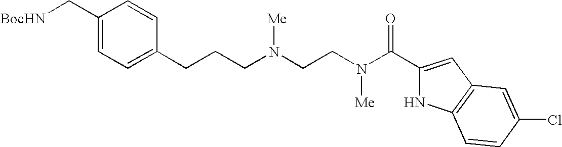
C1(C[BocHN])=CC=C(CCCN(CCN(C(C2=CC3=C(N2)C=CC(Cl)=C3)=O)[Me])[Me])C=C1
